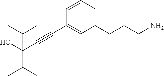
C1=CC=C(CCCN)C=C1C#CC(O)(C(C)C)C(C)C
